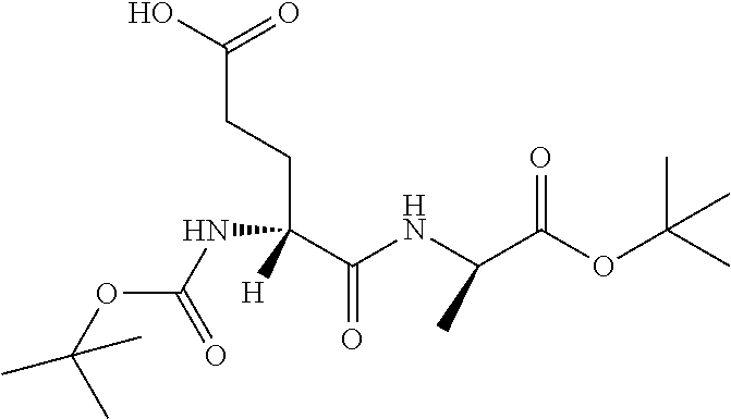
C(NC(C(OC(C)(C)C)=O)C)(C(NC(=O)OC(C)(C)C)(CCC(=O)O)[H])=O
